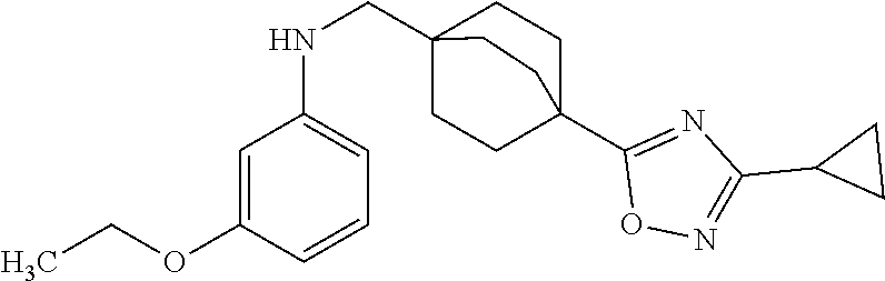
C1=C(OCC)C=CC=C1NCC12CCC(C3=NC(C4CC4)=NO3)(CC1)CC2
